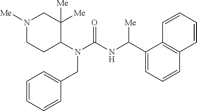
N1([Me])CCC(N(C(NC(C2=CC=CC3=C2C=CC=C3)[Me])=O)CC2=CC=CC=C2)C([Me])([Me])C1
